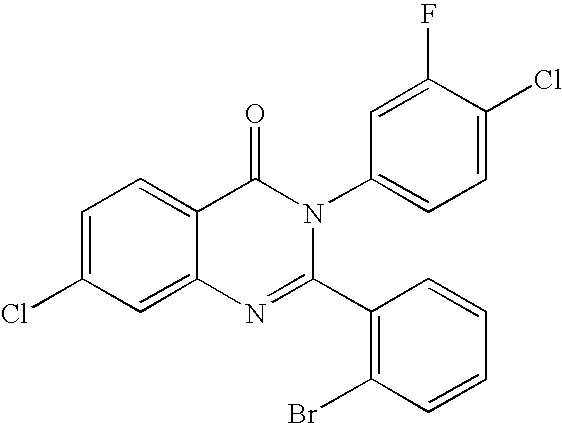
C1=C(Cl)C=C2C(=C1)C(=O)N(C1=CC=C(Cl)C(F)=C1)C(C1=C(Br)C=CC=C1)=N2
